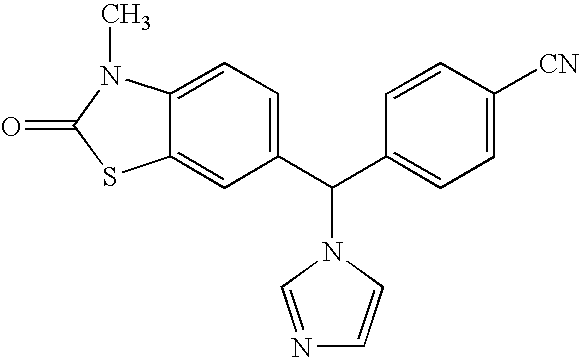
C12=CC(C(C3=CC=C([CN])C=C3)N3C=CN=C3)=CC=C1N(C)C(=O)S2
